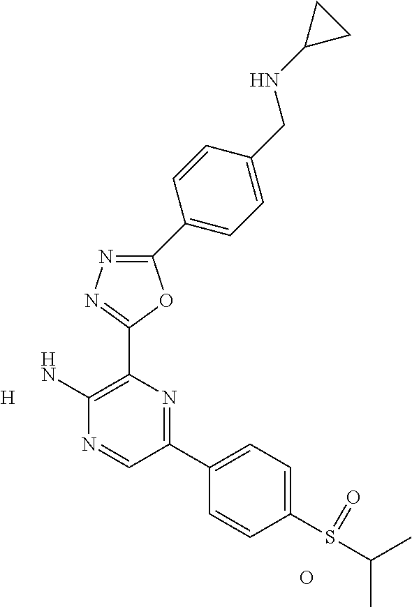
C1(C2=CC=C(CNC3CC3)C=C2)=NN=C(C2=C(N)N=CC(C3=CC=C(S(C(C)C)=O)C=C3)=N2)O1.[H].O
